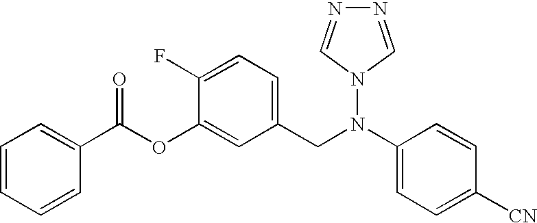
C1=C([CN])C=CC(N(CC2=CC=C(F)C(OC(C3=CC=CC=C3)=O)=C2)N2C=NN=C2)=C1
